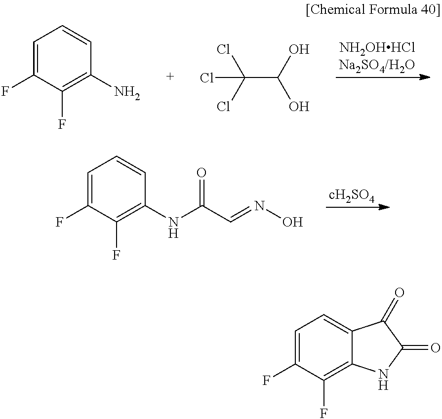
C1=C(F)C(F)=C(NC(C=NO)=O)C=C1.C1=C(F)C(F)=C(N)C=C1.C(C(O)O)(Cl)(Cl)Cl.C1=C(F)C(F)=C2C(=C1)C(=O)C(=O)N2
